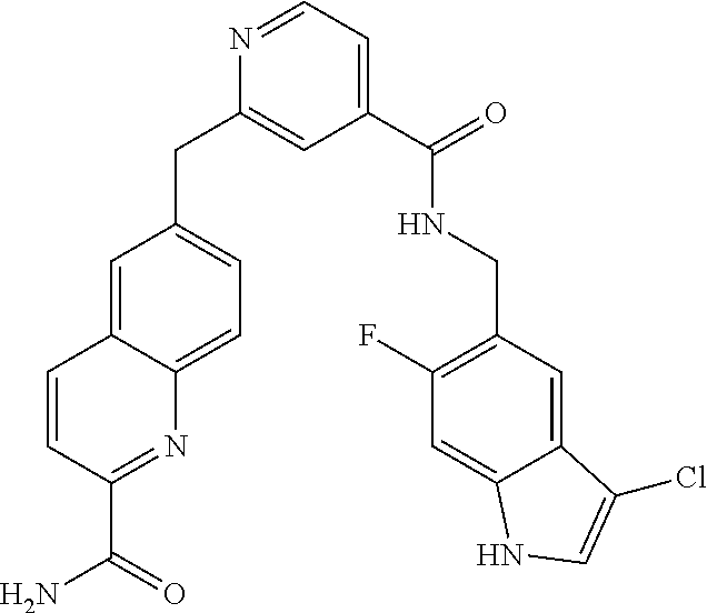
C1=C2C(=CC=C1CC1=CC(C(=O)NCC3=C(F)C=C4C(=C3)C(Cl)=CN4)=CC=N1)N=C(C(=O)N)C=C2
